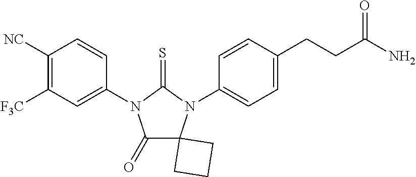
C1(=O)C2(N(C3=CC=C(CCC(N)=O)C=C3)C(=S)N1C1=CC([F3C])=C([NC])C=C1)CCC2
